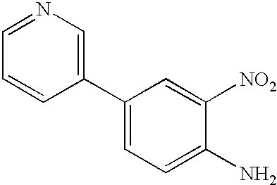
C1(C2=CC=C(N)C([NO2])=C2)=CN=CC=C1
